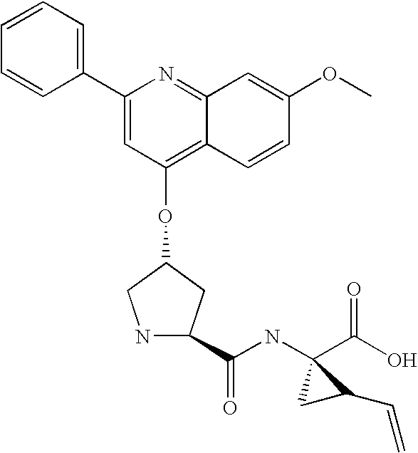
C1=CC=CC(C2=CC(OC3CC(C(NC4(C(O)=O)CC4C=C)=O)NC3)=C3C(=N2)C=C(OC)C=C3)=C1
